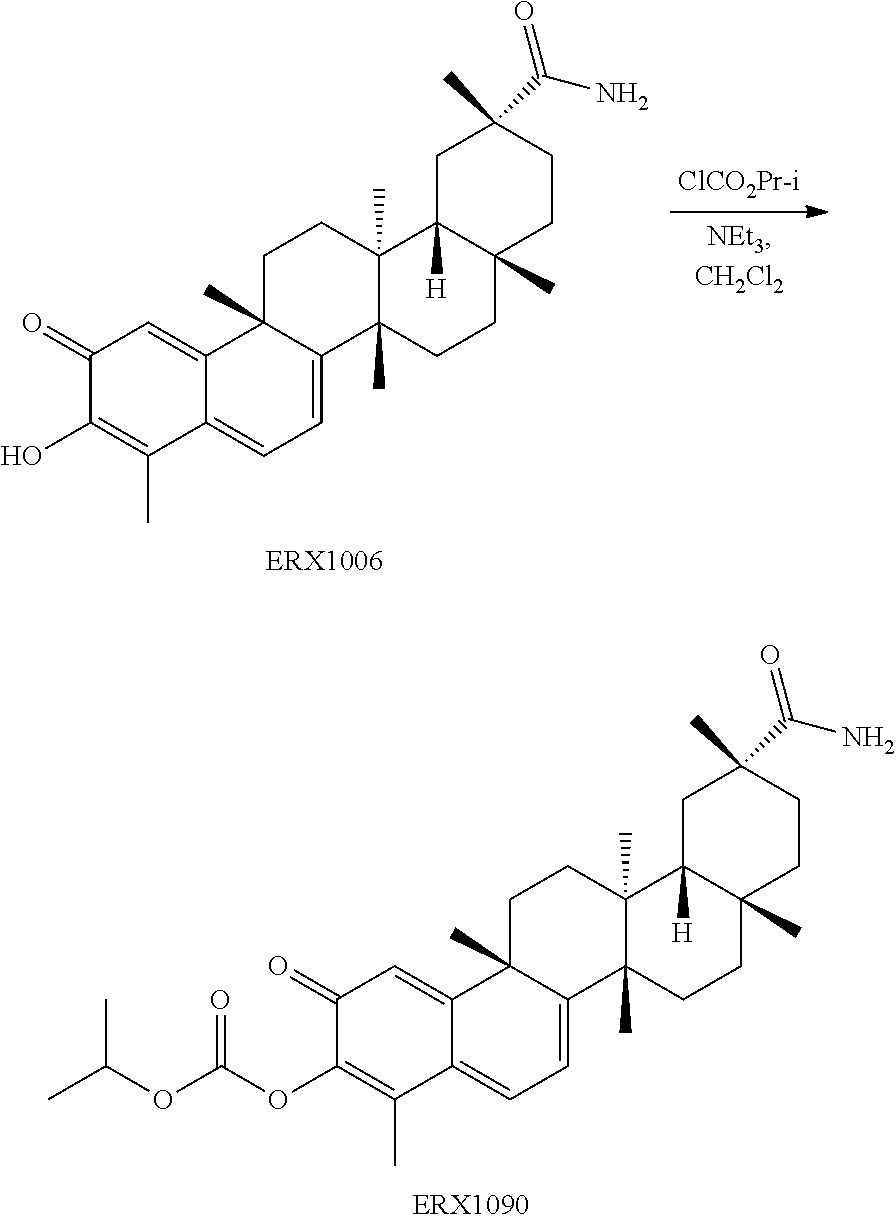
C1(=O)C(OC(OC(C)C)=O)=C(C)C2=CC=C3C(C)(C2=C1)CCC1(C)C3(C)CCC2(C)C1([H])CC(C)(C(N)=O)CC2.C1(=O)C(O)=C(C)C2=CC=C3C(C)(C2=C1)CCC1(C)C3(C)CCC2(C)C1([H])CC(C)(C(N)=O)CC2
